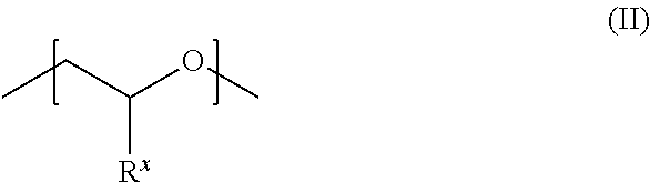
CCC(OC)[Rx]
